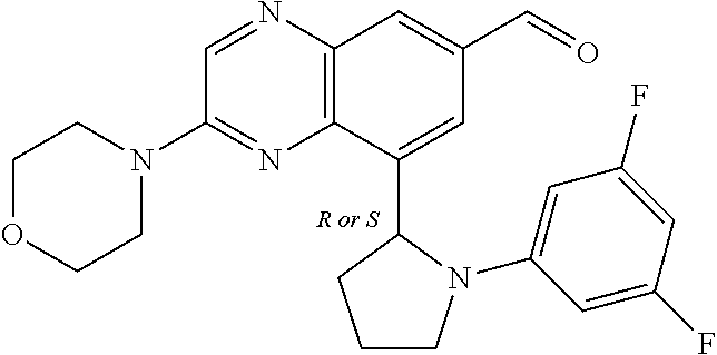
C1OCCN(C2=NC3=C(N=C2)C=C(C=O)C=C3C2CCCN2C2=CC(F)=CC(F)=C2)C1
